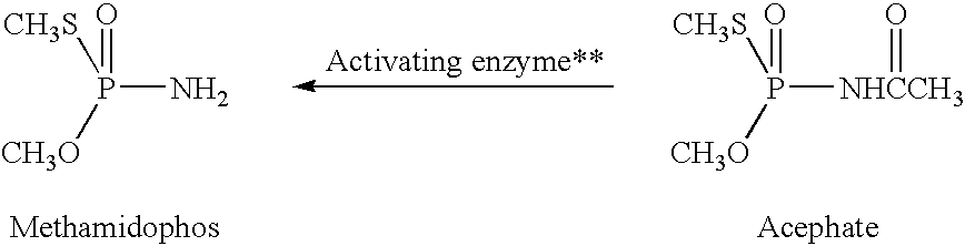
P(N)(=O)([CH3S])[CH3O].P([NHCCH3]=O)(=O)([CH3S])[CH3O]
